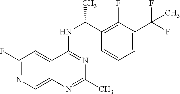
C1(F)=NC=C2C(=C1)C(NC(C)C1=C(F)C(C(F)(F)C)=CC=C1)=NC(C)=N2
